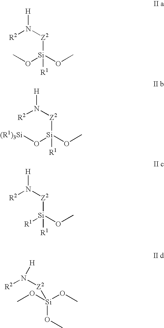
[H]N([Z2][Si](OC)(OC)[R1])[R2].[H]N([Z2][Si](OC)(O[(R1)3Si])[R1])[R2].[H]N([Z2][Si](OC)([R1])[R1])[R2].N([Z2][Si](OC)(OC)OC)([R2])[H]
